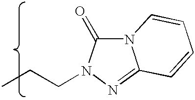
N12C(=O)N(CCC)N=C1C=CC=C2
